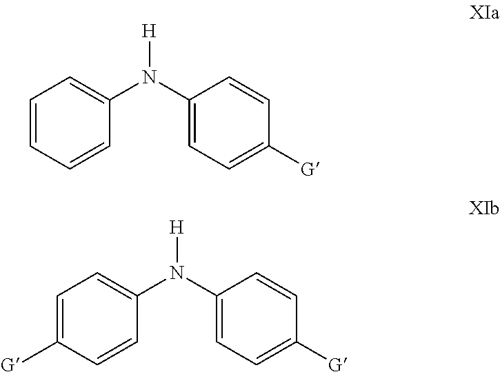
C1=CC=CC(N(C2=CC=C([G])C=C2)[H])=C1.C1=C([G])C=CC(N(C2=CC=C([G])C=C2)[H])=C1
